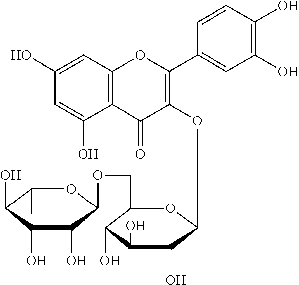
C1(O)=CC2=C(C(O)=C1)C(=O)C(OC1C(O)C(O)C(O)C(COC3C(O)C(O)C(O)C(C)O3)O1)=C(C1=CC(O)=C(O)C=C1)O2
